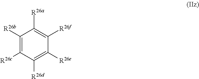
C1([R26b])=C([R26c])C([R26d])=C([R26e])C([R26f])=C1[R26a]
